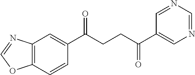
C1(C(CCC(C2=CN=CN=C2)=O)=O)=CC2=C(C=C1)OC=N2
